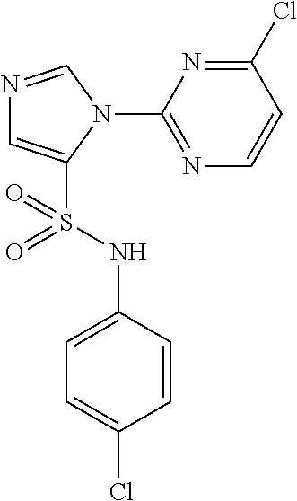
N1=CN(C2=NC=CC(Cl)=N2)C(S(NC2=CC=C(Cl)C=C2)(=O)=O)=C1
